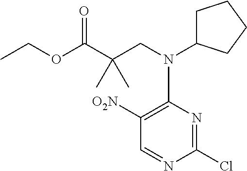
C1(Cl)=NC(N(CC(C(OCC)=O)(C)C)C2CCCC2)=C([O2N])C=N1
